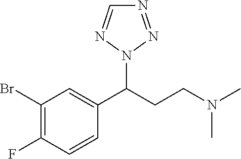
C1(Br)=C(F)C=CC(C(CCN(C)C)N2N=CN=N2)=C1
